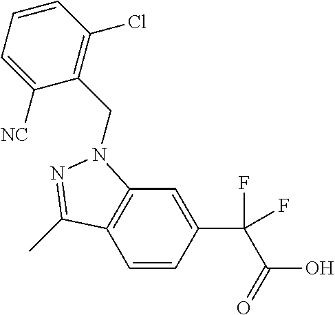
C1=CC(C(C(O)=O)(F)F)=CC2=C1C(C)=NN2CC1=C(Cl)C=CC=C1[NC]
